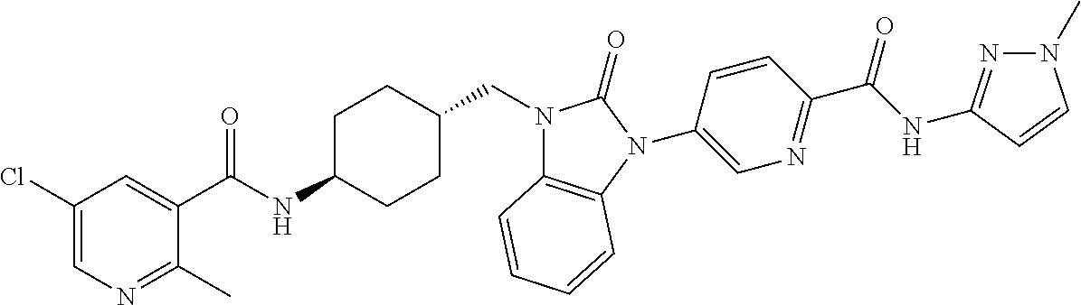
C1(Cl)=CN=C(C)C(C(NC2CCC(CN3C4=C(N(C5=CN=C(C(NC6=NN(C)C=C6)=O)C=C5)C3=O)C=CC=C4)CC2)=O)=C1
